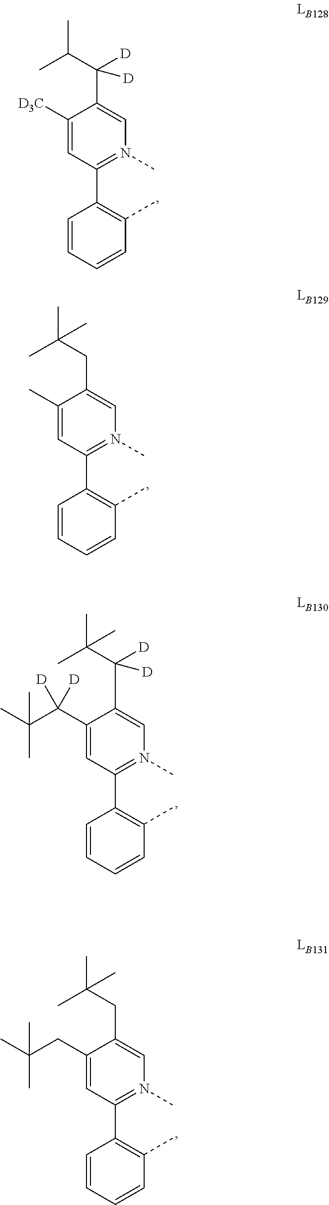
C1=CC=CC(C)=C1C1=N(C)C=C(C([D])(C(C)C)[D])C([D3C])=C1.C1=CC=CC(C)=C1C1=N(C)C=C(CC(C)(C)C)C(C)=C1.C1=CC=CC(C)=C1C1=N(C)C=C(C([D])(C(C)(C)C)[D])C(C(C(C)(C)C)([D])[D])=C1.C1=CC=CC(C)=C1C1=N(C)C=C(CC(C)(C)C)C(CC(C)(C)C)=C1
